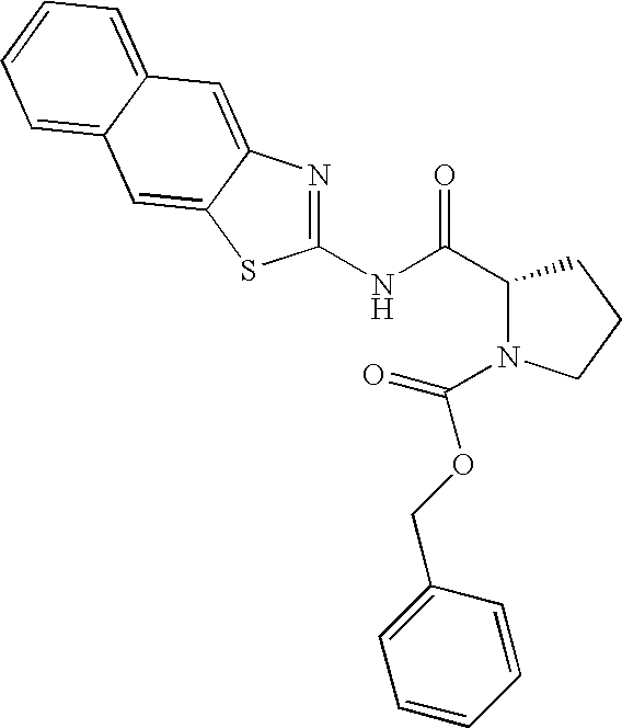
C1(NC(C2N(C(OCC3=CC=CC=C3)=O)CCC2)=O)=NC2=CC3=CC=CC=C3C=C2S1
